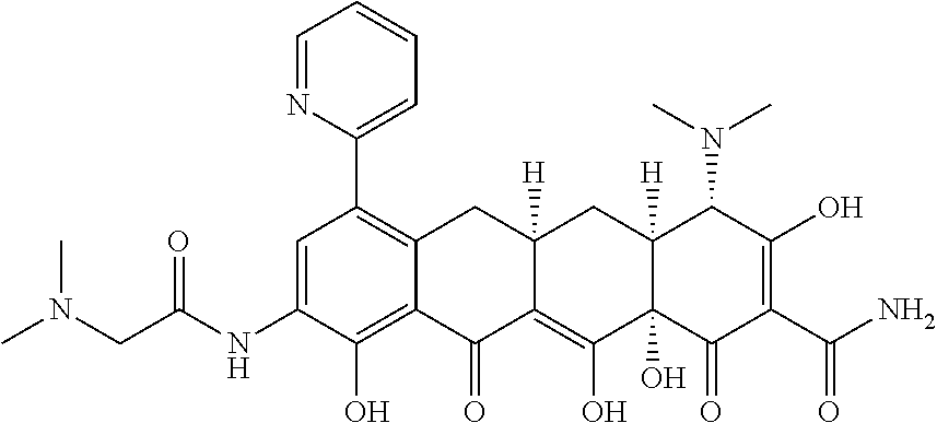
C1=C(NC(CN(C)C)=O)C(O)=C2C(=C1C1=CC=CC=N1)CC1([H])C(=C(O)C3(O)C([H])(C1)C(N(C)C)C(O)=C(C(N)=O)C3=O)C2=O
